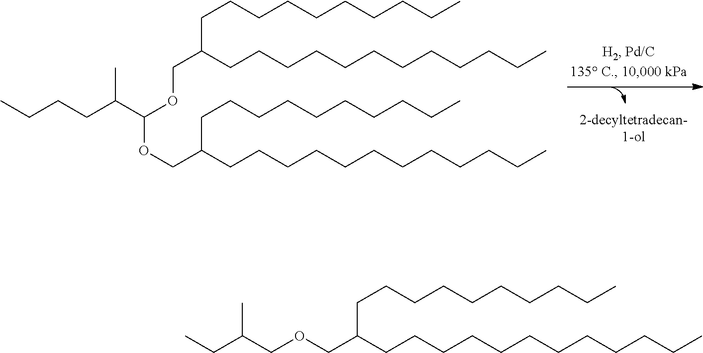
CCCCCCCCCCCCC(COC(OCC(CCCCCCCCCCCC)CCCCCCCCCC)C(C)CCCC)CCCCCCCCCC.[2-decyltetradecan-1-ol].CCCCCCCCCCCCC(COCC(CC)C)CCCCCCCCCC
